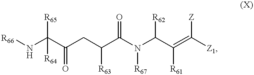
[R66]NC(C(CC(C(N(C(C(=C([Z1])[Z])[R61])[R62])[R67])=O)[R63])=O)([R65])[R64]
